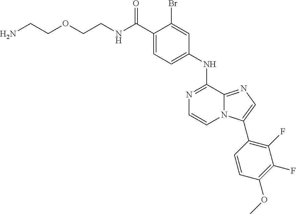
C(C1=CC=C(NC2=NC=CN3C2=NC=C3C2=C(F)C(F)=C(OC)C=C2)C=C1Br)(=O)NCCOCCN
